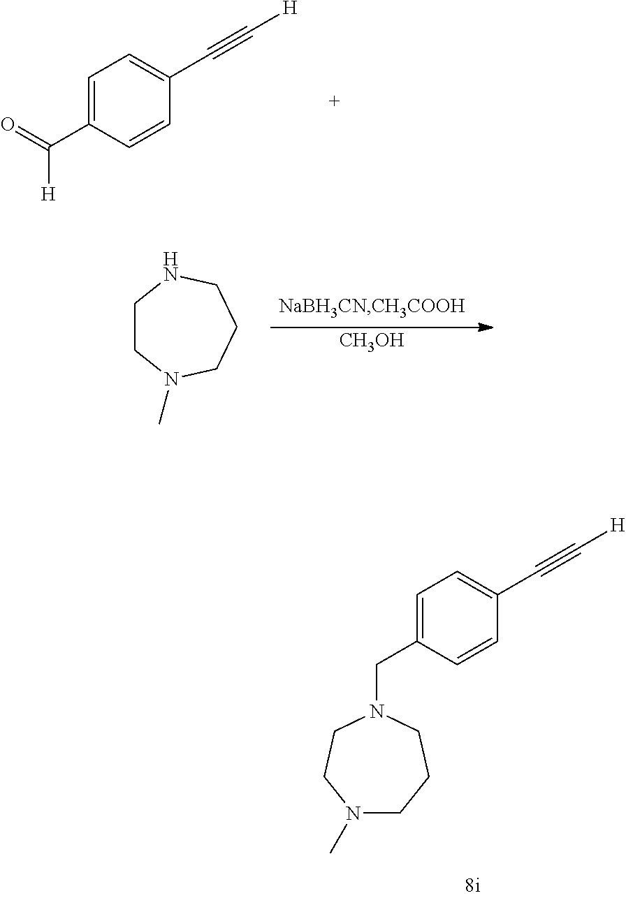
N1(C)CCCN(CC2=CC=C(C#C[H])C=C2)CC1.C1=C(C(=O)[H])C=CC(C#C[H])=C1.[CH3OH].C1CN(C)CCCN1
